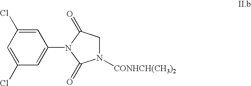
C1=C(Cl)C=C(Cl)C=C1N1C(=O)N([CONHCH(CH3)2])CC1=O
